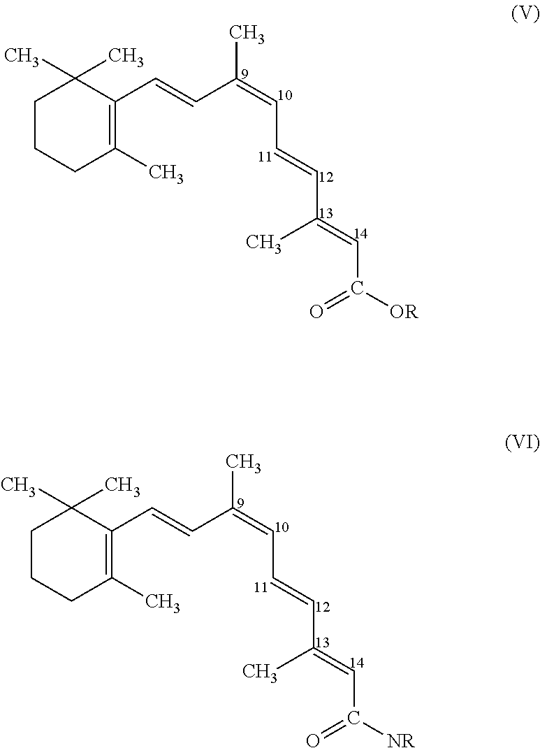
C1CCC(C)=C(C=CC(=CC=CC(=CC(=O)[OR])C)C)C1(C)C.C1CCC(C)=C(C=CC(=CC=CC(=CC(=O)[NR])C)C)C1(C)C
